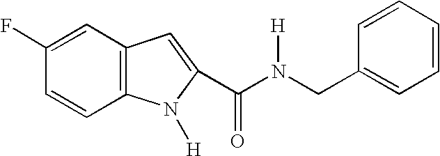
C1(F)=CC2=C(C=C1)N([H])C(C(N(CC1=CC=CC=C1)[H])=O)=C2
